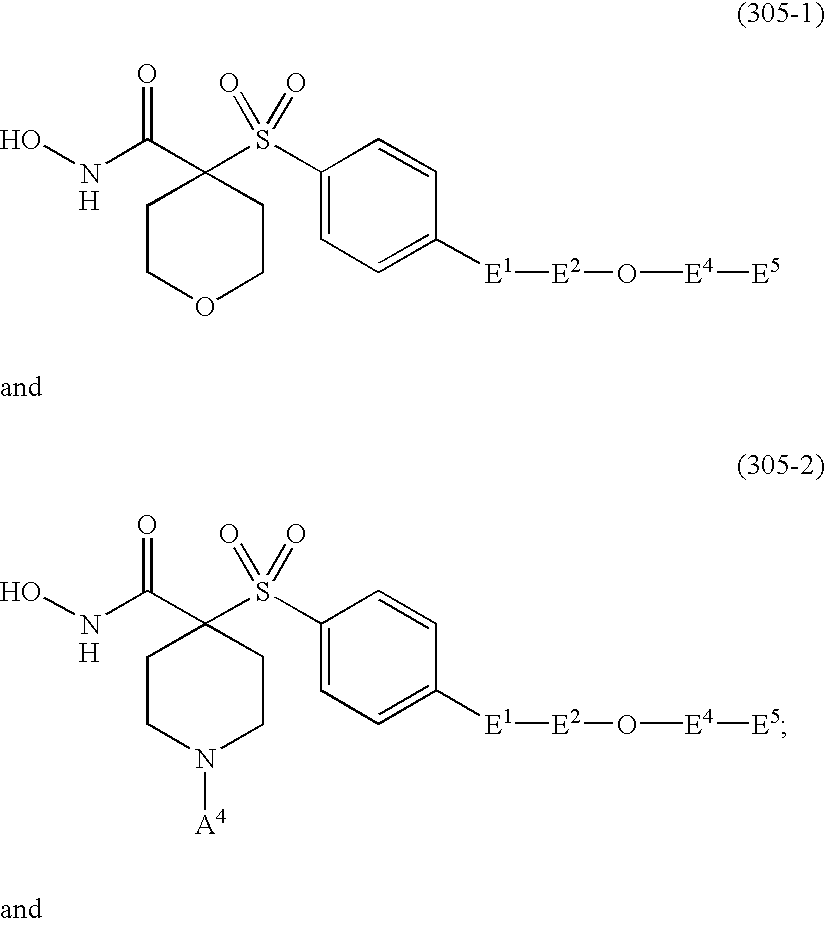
[H].ONC(C1(S(C2=CC=C([E1][E2]O[E4][E5])C=C2)(=O)=O)CCOCC1)=O.[H].ONC(C1(S(C2=CC=C([E1][E2]O[E4][E5])C=C2)(=O)=O)CCN([A4])CC1)=O
